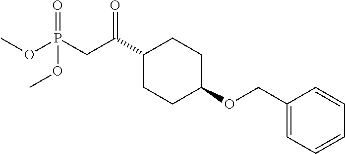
O=P(CC(C1CCC(OCC2=CC=CC=C2)CC1)=O)(OC)OC
